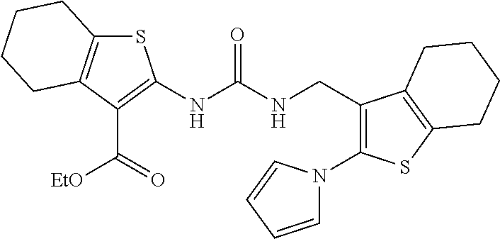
S1C2=C(C(C(=O)[EtO])=C1NC(NCC1=C(N3C=CC=C3)SC3=C1CCCC3)=O)CCCC2
